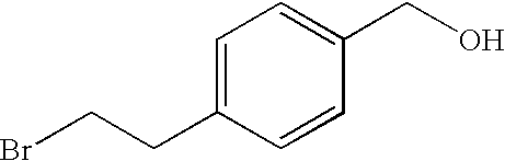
C1=C(CCBr)C=CC(CO)=C1
